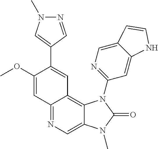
C12=NC=C3C(=C1C=C(C1=CN(C)N=C1)C(OC)=C2)N(C1=NC=C2C(=C1)NC=C2)C(=O)N3C
